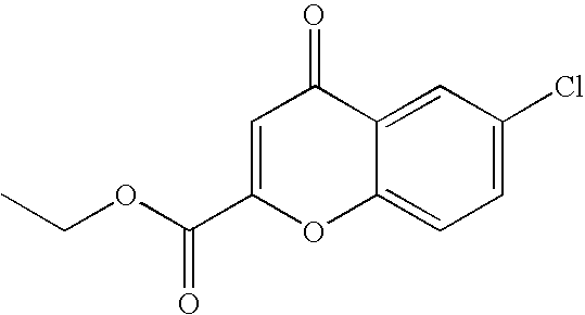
C1=C(Cl)C=C2C(=C1)OC(C(OCC)=O)=CC2=O
